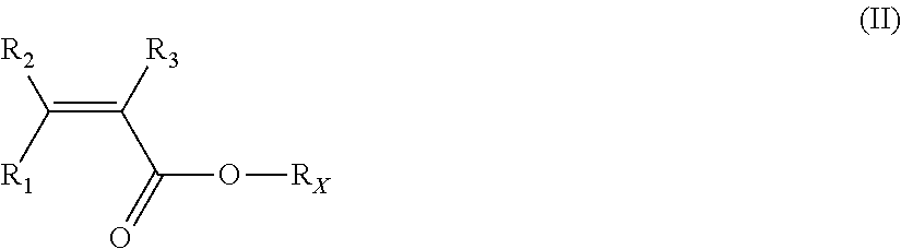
[R2]C(=C([R3])C(O[RX])=O)[R1]
